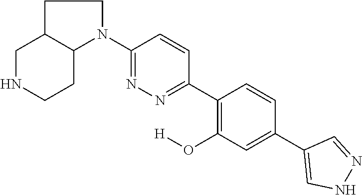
C1NCCC2C1CCN2C1=NN=C(C2=C(O[H])C=C(C3=CNN=C3)C=C2)C=C1
